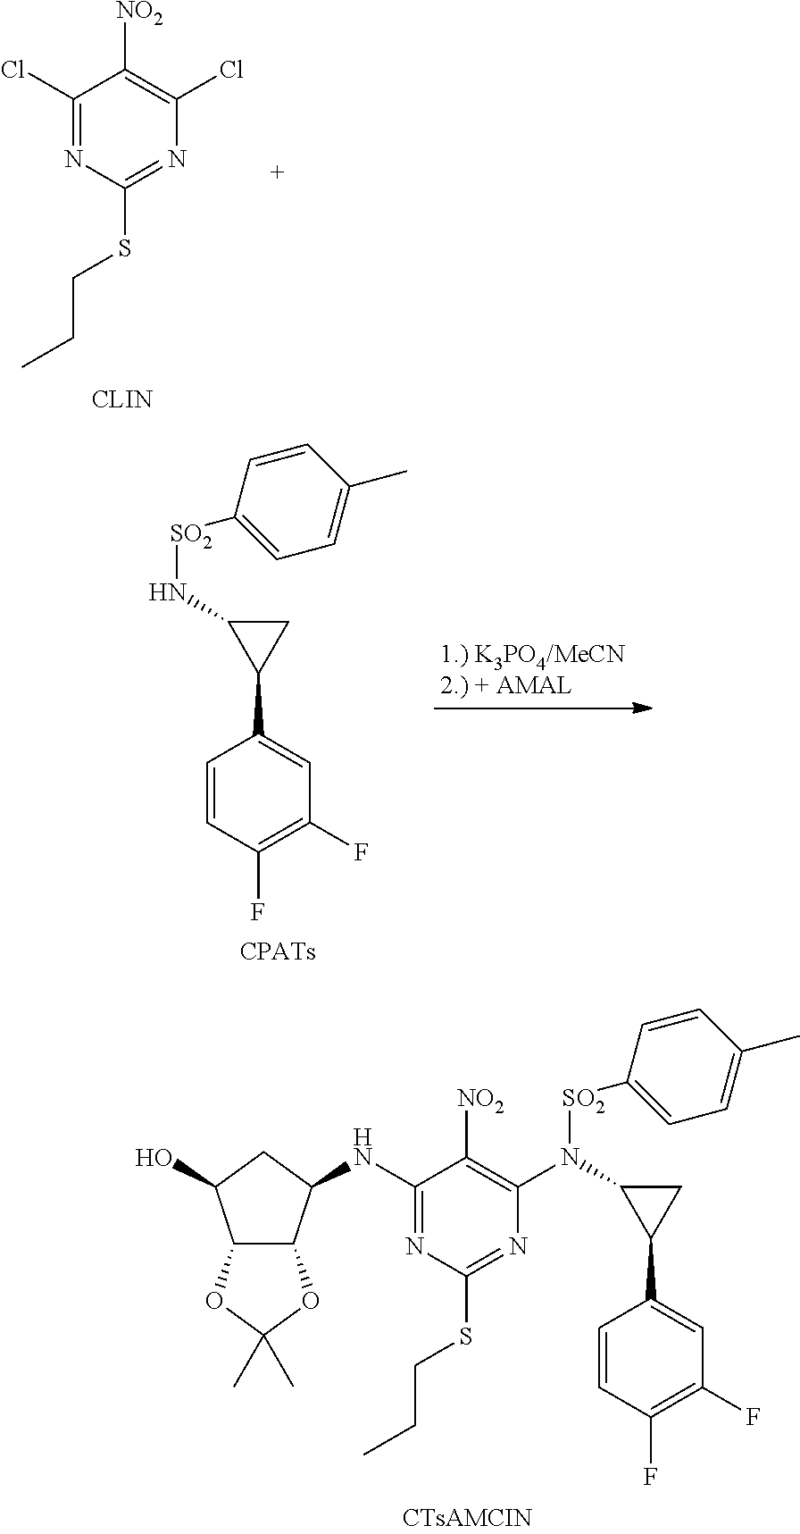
C1=CC(F)=C(F)C=C1C1CC1N([SO2]C1=CC=C(C)C=C1)C1=C([NO2])C(NC2C3C(C(O)C2)OC(C)(C)O3)=NC(SCCC)=N1.C1(Cl)=NC(SCCC)=NC(Cl)=C1[NO2].C1=CC(F)=C(F)C=C1C1CC1N[SO2]C1=CC=C(C)C=C1
